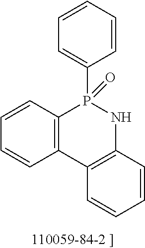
C12=C(C3=C(NP1(C1=CC=CC=C1)=O)C=CC=C3)C=CC=C2
